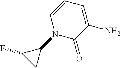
C1(=O)C(N)=CC=CN1C1C(F)C1
